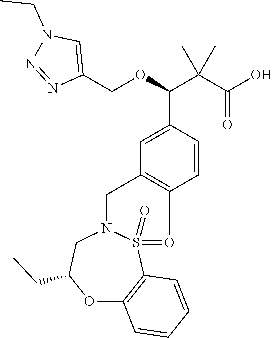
C1=C(C(OCC2=CN(CC)N=N2)C(C(=O)O)(C)C)C=CC2=C1CN1S(=O)(=O2)C2=C(OC(CC)C1)C=CC=C2
